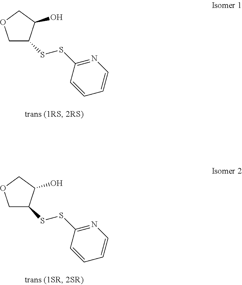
C1C(SSC2=NC=CC=C2)C(O)CO1.C1C(SSC2=NC=CC=C2)C(O)CO1
